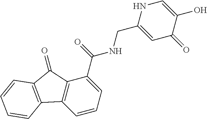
C1=CC=C(C(=O)NCC2=CC(=O)C(O)=CN2)C2=C1C1=C(C2=O)C=CC=C1
